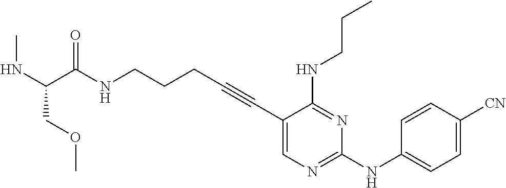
C1(C#CCCCNC(=O)C(NC)COC)=CN=C(NC2=CC=C([CN])C=C2)N=C1NCCC
